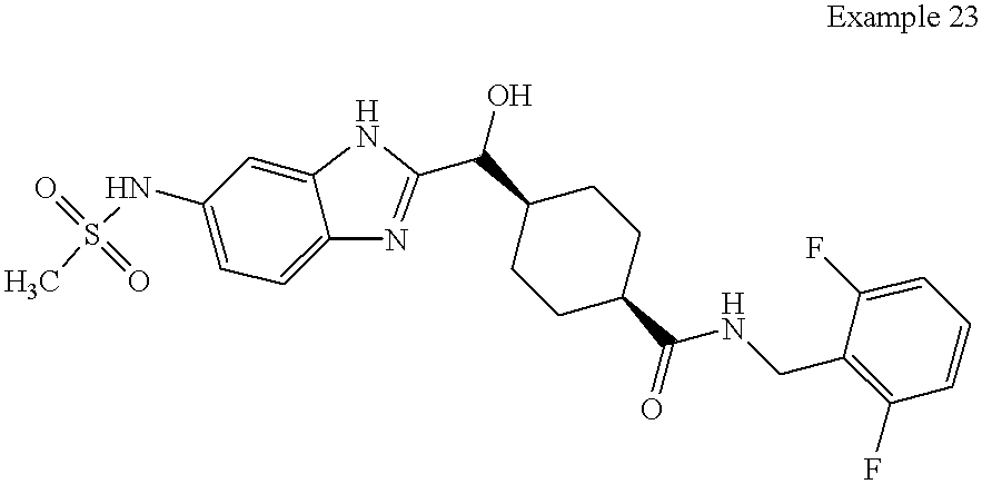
C1(F)=CC=CC(F)=C1CNC(C1CCC(C(O)C2=NC3=CC=C(NS(C)(=O)=O)C=C3N2)CC1)=O
